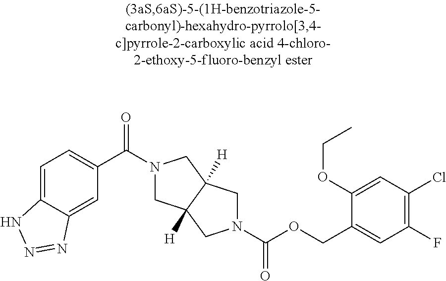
C1(C(=O)N2CC3([H])C([H])(C2)CN(C(=O)OCC2=CC(F)=C(Cl)C=C2OCC)C3)=CC=C2C(=C1)N=NN2
